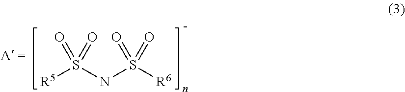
[R5]S(NS([R6])(=O)=O)(=O)=O
